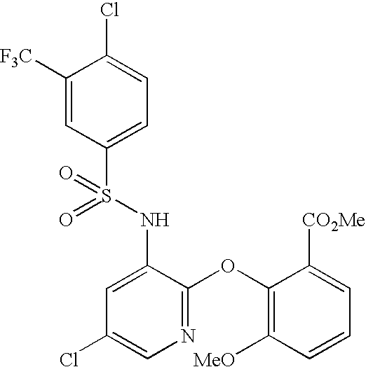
C1([F3C])=CC(S(NC2=CC(Cl)=CN=C2OC2=C([MeO])C=CC=C2[CO2Me])(=O)=O)=CC=C1Cl
